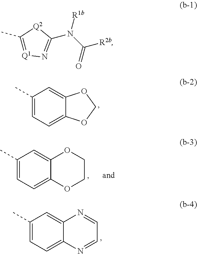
C1(C)=CC=C2C(=C1)OCO2.C1(C)=CC=C2C(=C1)N=CC=N2.C1(C)=CC=C2C(=C1)OCCO2.C1(N(C([R2b])=O)[R1b])=N[Q1]=C(C)[Q2]1
